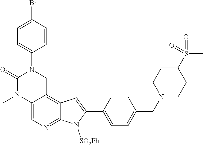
C1=C2C(=C3C(=N1)N([SO2Ph])C(C1=CC=C(CN4CCC(S(=O)(C)=O)CC4)C=C1)=C3)CN(C1=CC=C(Br)C=C1)C(=O)N2C
